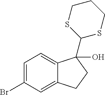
C1=C(Br)C=C2C(=C1)C(C1SCCCS1)(O)CC2
